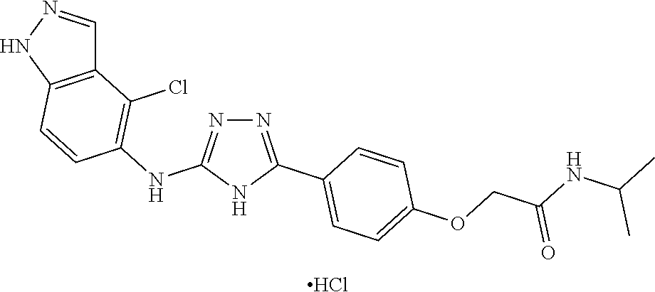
N1=C(NC2=C(Cl)C3=C(C=C2)NN=C3)NC(C2=CC=C(OCC(NC(C)C)=O)C=C2)=N1.Cl
